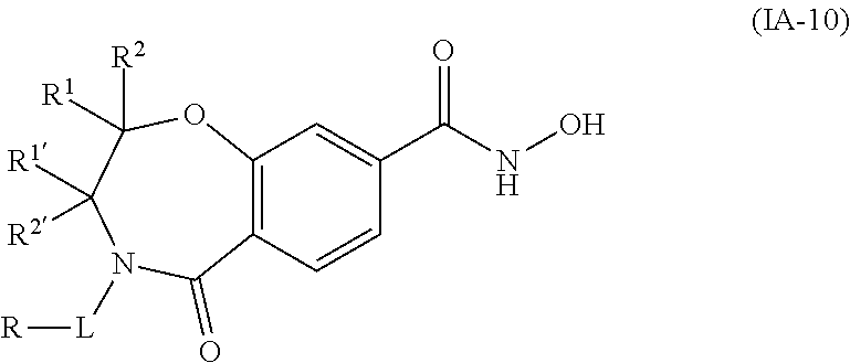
C12=C(C=CC(C(NO)=O)=C1)C(=O)N([L][R])C([R1])([R2])C([R2])([R1])O2
